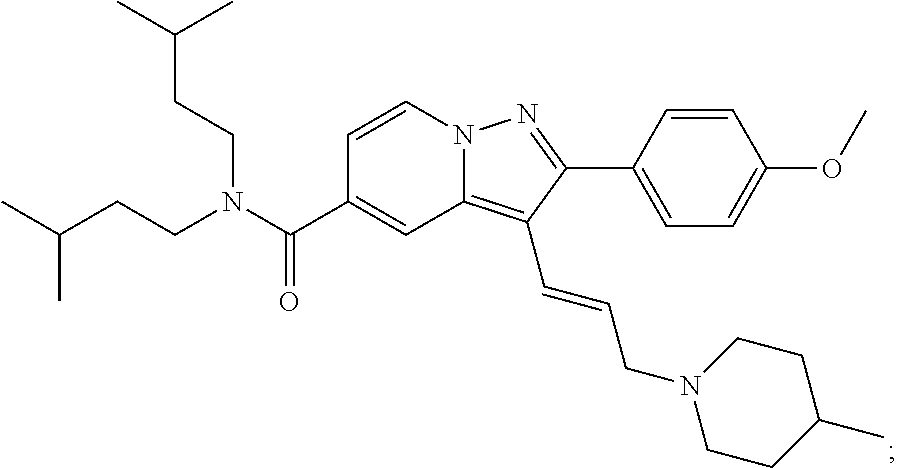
N12C(=C(C=CCN3CCC(C)CC3)C(C3=CC=C(OC)C=C3)=N1)C=C(C(N(CCC(C)C)CCC(C)C)=O)C=C2
